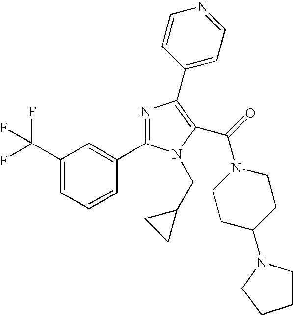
C1(C(F)(F)F)=CC=CC(C2=NC(C3=CC=NC=C3)=C(C(N3CCC(N4CCCC4)CC3)=O)N2CC2CC2)=C1
